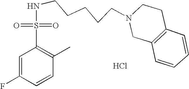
N(CCCCCN1CC2=C(CC1)C=CC=C2)S(C1=C(C)C=CC(F)=C1)(=O)=O.Cl
